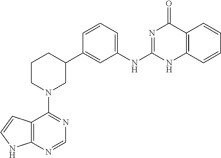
C12=C(N=CN=C1N1CC(C3=CC(NC4=NC(=O)C5=C(N4)C=CC=C5)=CC=C3)CCC1)NC=C2
